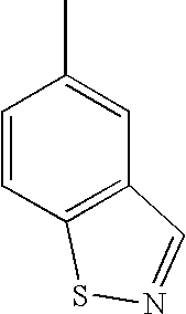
C12=C(C=C(C)C=C1)C=NS2
